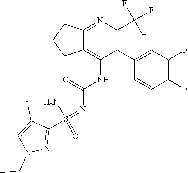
N1(CC)N=C(S(=O)(=NC(=O)NC2=C3CCCC3=NC(C(F)(F)F)=C2C2=CC(F)=C(F)C=C2)N)C(F)=C1
